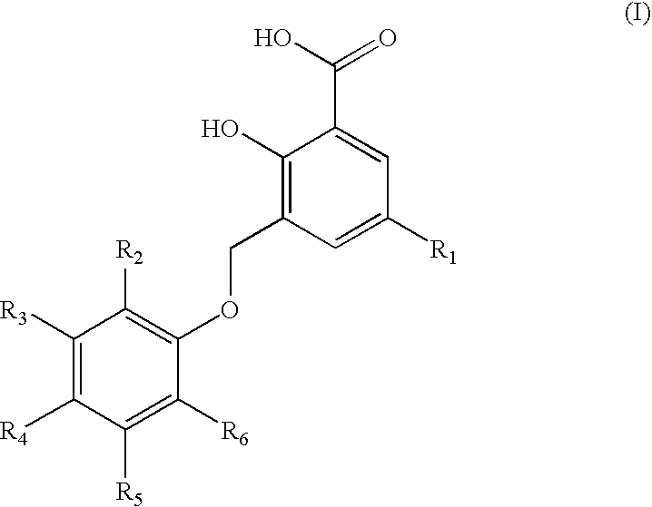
C1([R3])=C([R4])C([R5])=C([R6])C(OCC2=C(O)C(C(O)=O)=CC([R1])=C2)=C1[R2]
